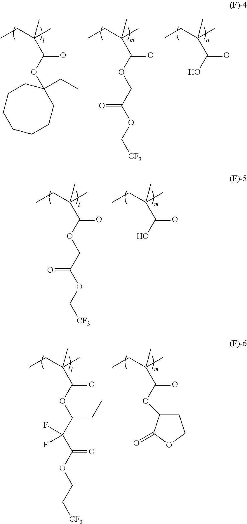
CCC(C)(C)C(OCC(OC[CF3])=O)=O.CCC(C)(C)C(O)=O.CCC(C)(C)C(OC1(CC)CCCCCCC1)=O.CCC(C)(C)C(OCC(OC[CF3])=O)=O.CCC(C)(C)C(O)=O.CCC(C)(C)C(OC(C(C(OCC[CF3])=O)(F)F)CC)=O.CCC(C)(C)C(OC1CCOC1=O)=O
